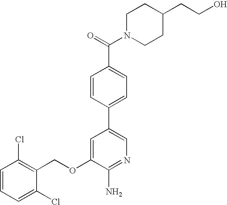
C1=CC=C(Cl)C(COC2=CC(C3=CC=C(C(N4CCC(CCO)CC4)=O)C=C3)=CN=C2N)=C1Cl
